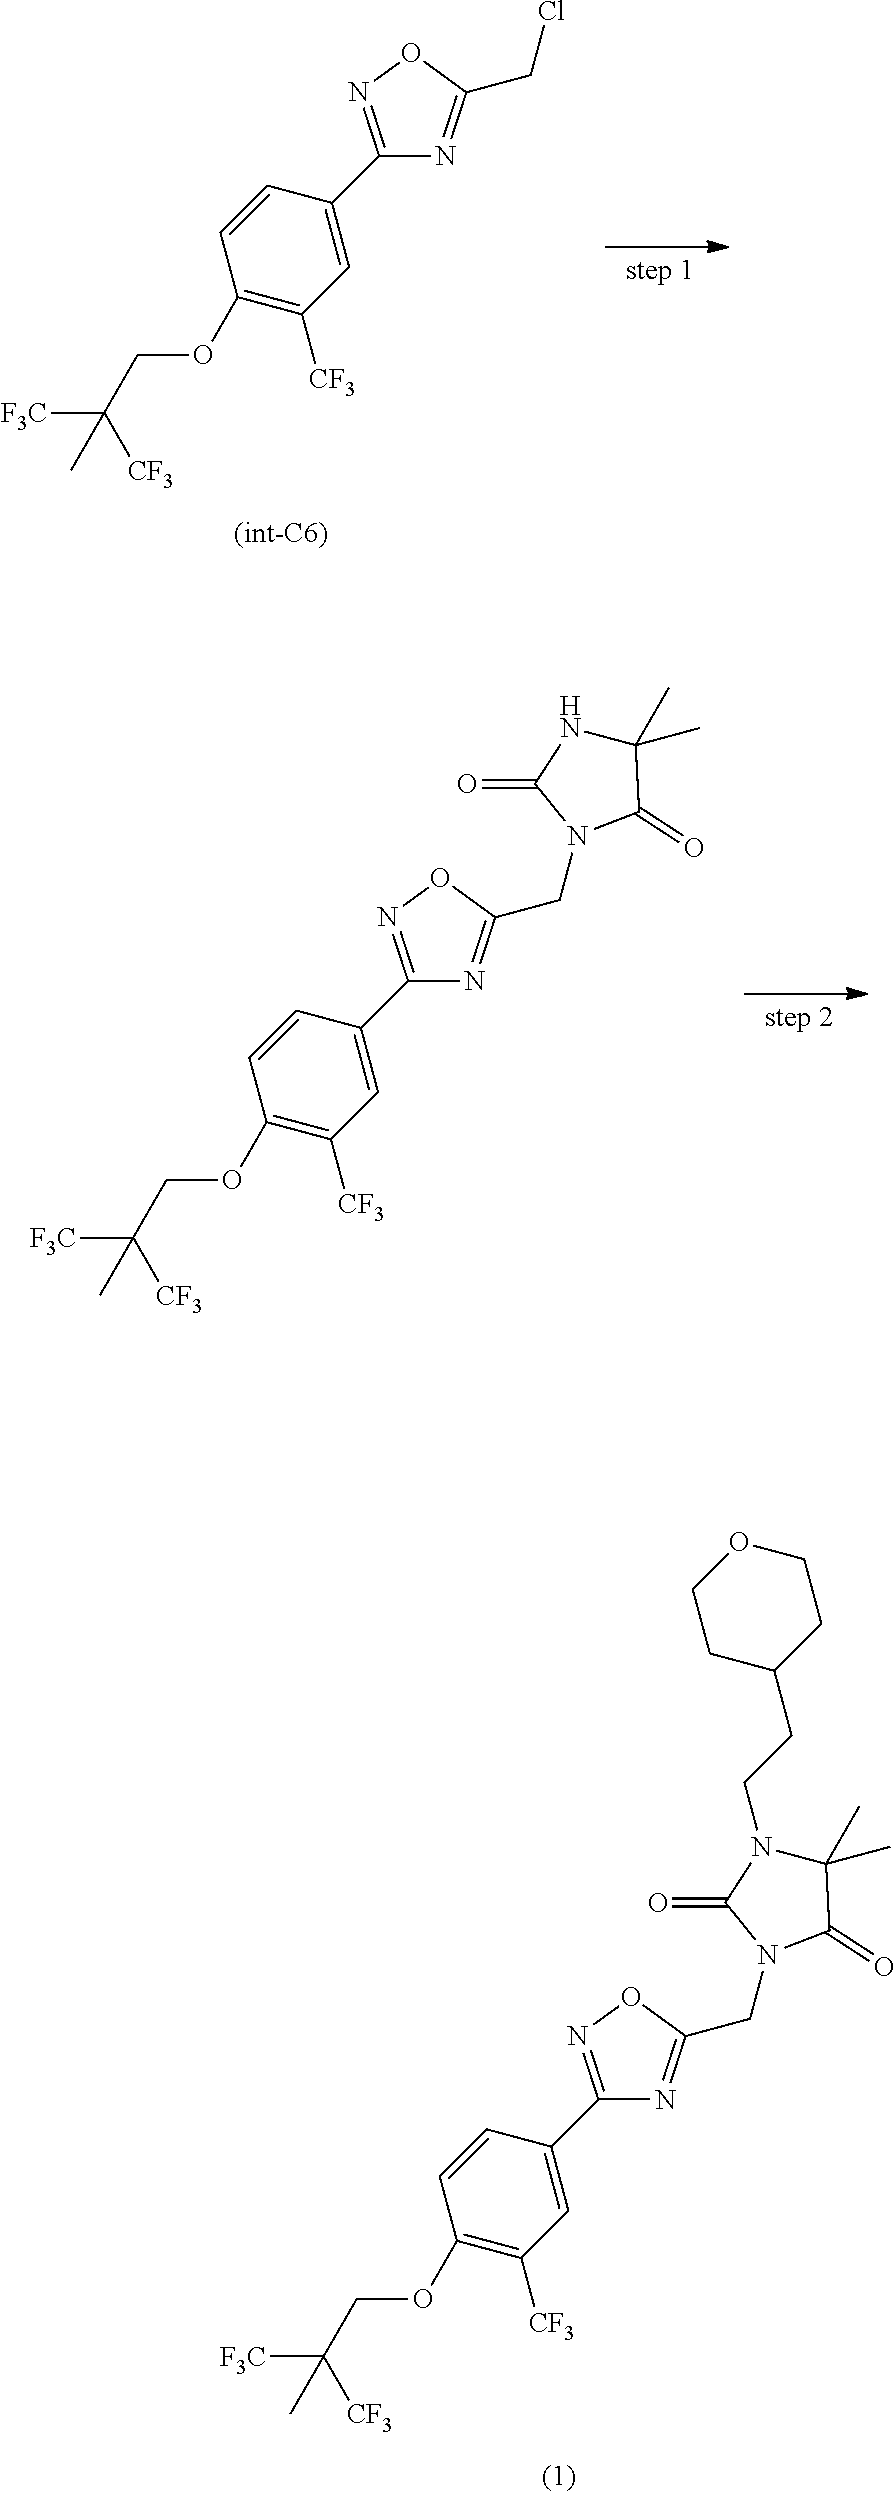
C1=CC(C2=NOC(CCl)=N2)=CC([CF3])=C1OCC(C)([F3C])[CF3].C1=CC(C2=NOC(CN3C(=O)C(C)(C)NC3=O)=N2)=CC([CF3])=C1OCC(C)([F3C])[CF3].C1=CC(C2=NOC(CN3C(=O)C(C)(C)N(CCC4CCOCC4)C3=O)=N2)=CC([CF3])=C1OCC(C)([F3C])[CF3]
